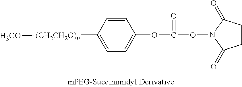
O(N1C(=O)CCC1=O)C(OC1=CC=C([(CH2CH2O)n][H3CO])C=C1)=O
